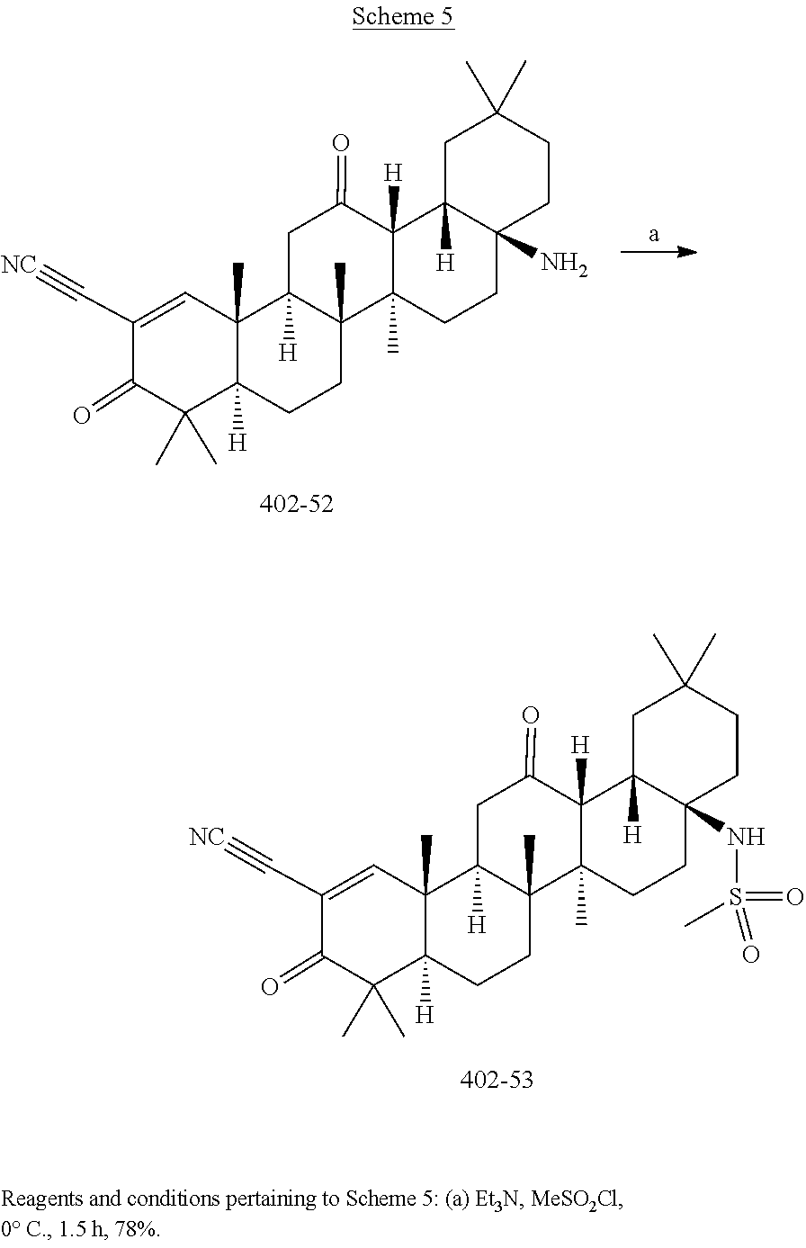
C12([H])CC(=O)C3([H])C4([H])CC(C)(C)CCC4(N)CCC3(C)C1(C)CCC1([H])C2(C)C=C(C#[NC])C(=O)C1(C)C.N(C12C([H])(C3([H])C(=O)CC4([H])C5(C)C([H])(CCC4(C)C3(C)CC1)C(C)(C)C(=O)C(C#[NC])=C5)CC(C)(C)CC2)S(=O)(C)=O
